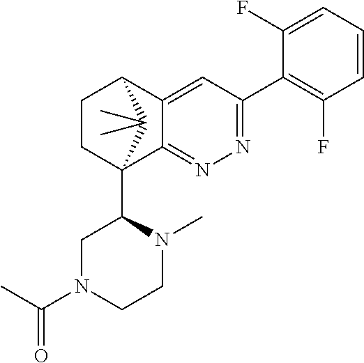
C1(F)=CC=CC(F)=C1C1=NN=C2C(=C1)C1CCC2(C2CN(C(C)=O)CCN2C)C1(C)C
